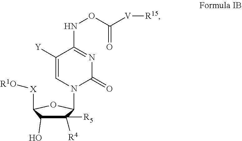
C1([Y])=CN(C2C([R5])([R4])C(O)C([X][R1O])O2)C(=O)N=C1NOC([V][R15])=O
